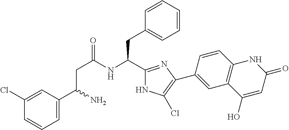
C1(Cl)=CC(C(CC(=O)NC(C2=NC(C3=CC4=C(C=C3)NC(=O)C=C4O)=C(Cl)N2)CC2=CC=CC=C2)N)=CC=C1
